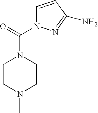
C1CN(C)CCN1C(=O)N1C=CC(N)=N1
